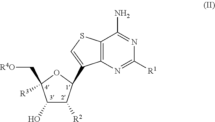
C1(O)C([R2])C(C2=CSC3=C2N=C([R1])N=C3N)OC1(C[R4O])[R3]
